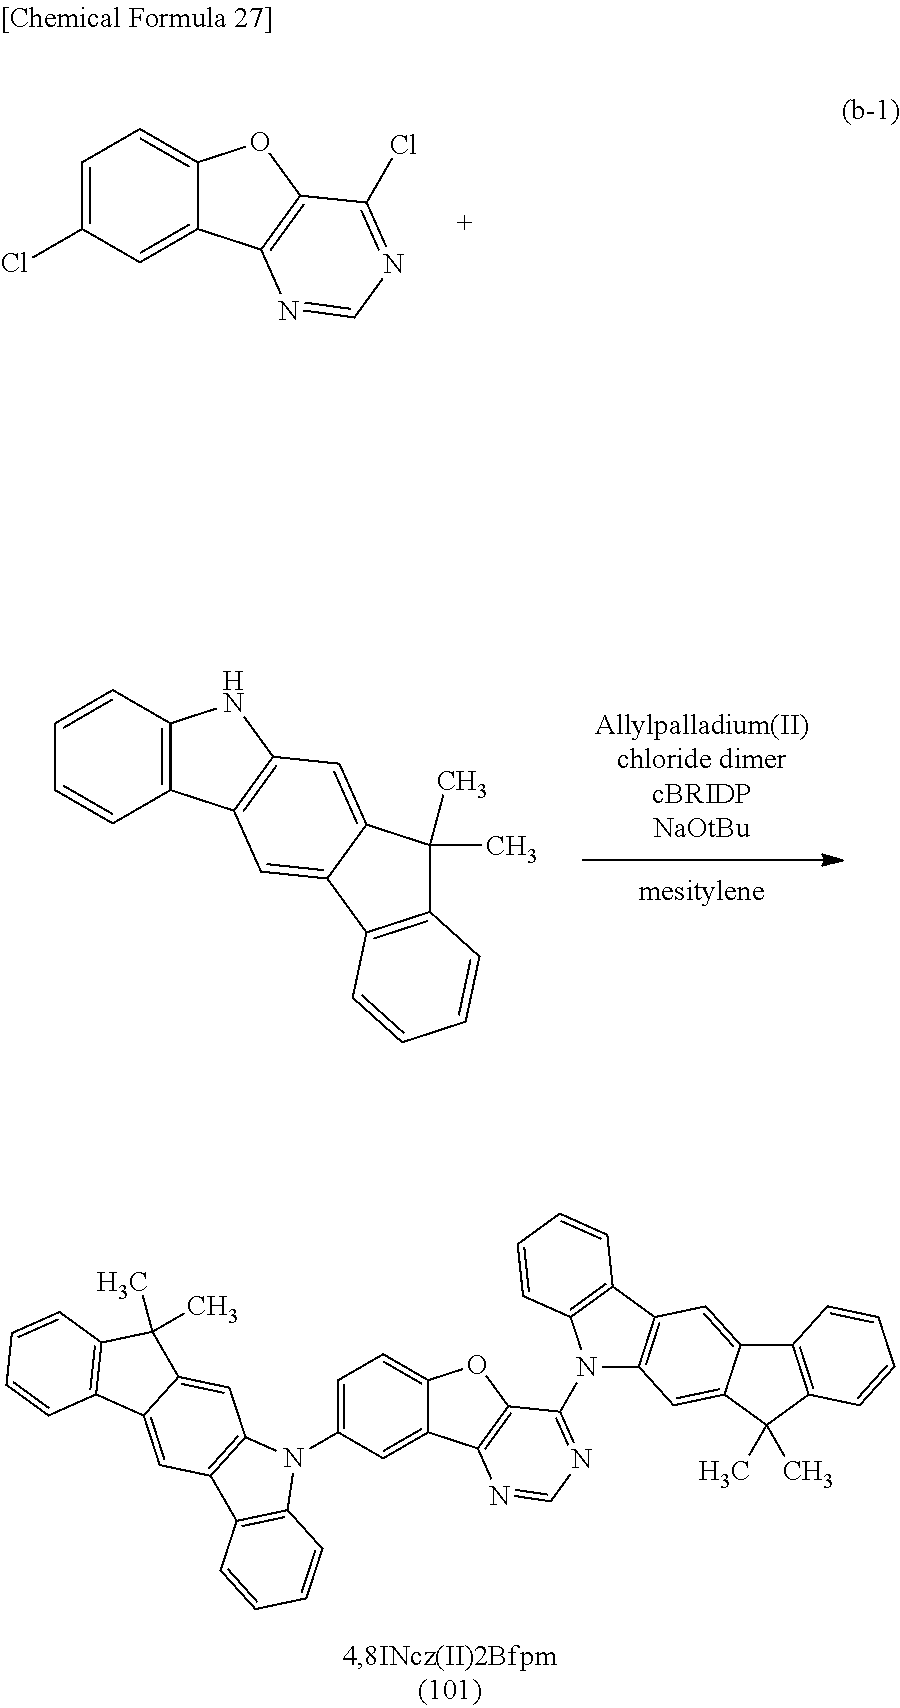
C1=C(Cl)C=C2C(=C1)OC1=C2N=CN=C1Cl.C1=C(N2C3=C(C4=C2C=CC=C4)C=C2C(=C3)C(C)(C)C3=C2C=CC=C3)C=C2C(=C1)OC1=C2N=CN=C1N1C2=C(C3=C1C=CC=C3)C=C1C(=C2)C(C)(C)C2=C1C=CC=C2.C1=CC2=C(C=C1)NC1=C2C=C2C(=C1)C(C)(C)C1=C2C=CC=C1
